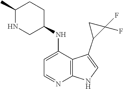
C1=C(NC2CCC(C)NC2)C2=C(N=C1)NC=C2C1C(F)(F)C1
